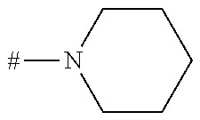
C1CCCCN1[#]
